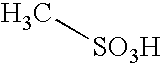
C[SO3H]
